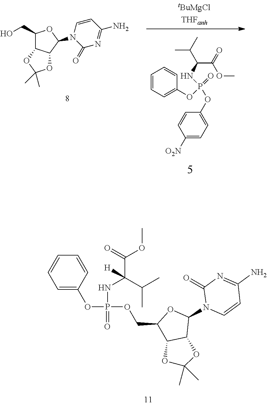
O=P(OC1=CC=CC=C1)(OCC1C2C(C(N3C=CC(N)=NC3=O)O1)OC(C)(C)O2)NC(C(=O)OC)([H])C(C)C.C1(OP(OC2=CC=CC=C2)(=O)NC(C(=O)OC)C(C)C)=CC=C([O2N])C=C1.C1(CO)C2C(C(N3C(=O)N=C(N)C=C3)O1)OC(C)(C)O2
